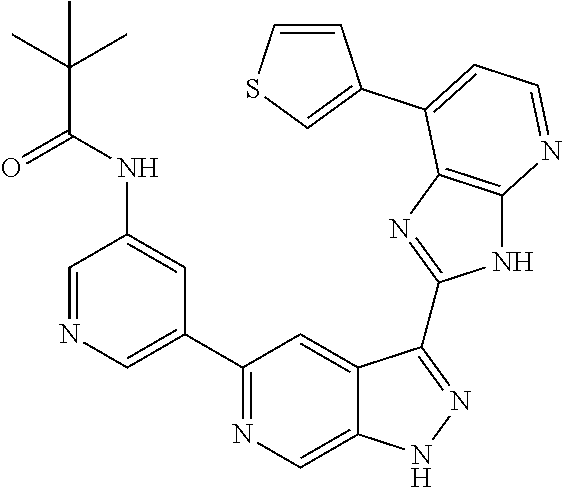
C1=NC=C(C2=NC=C3C(=C2)C(C2=NC4=C(N2)N=CC=C4C2=CSC=C2)=NN3)C=C1NC(=O)C(C)(C)C
